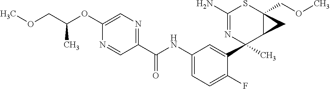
C1(N)=NC(C2=CC(NC(C3=NC=C(OC(COC)C)N=C3)=O)=CC=C2F)(C)C2C(COC)(S1)C2
